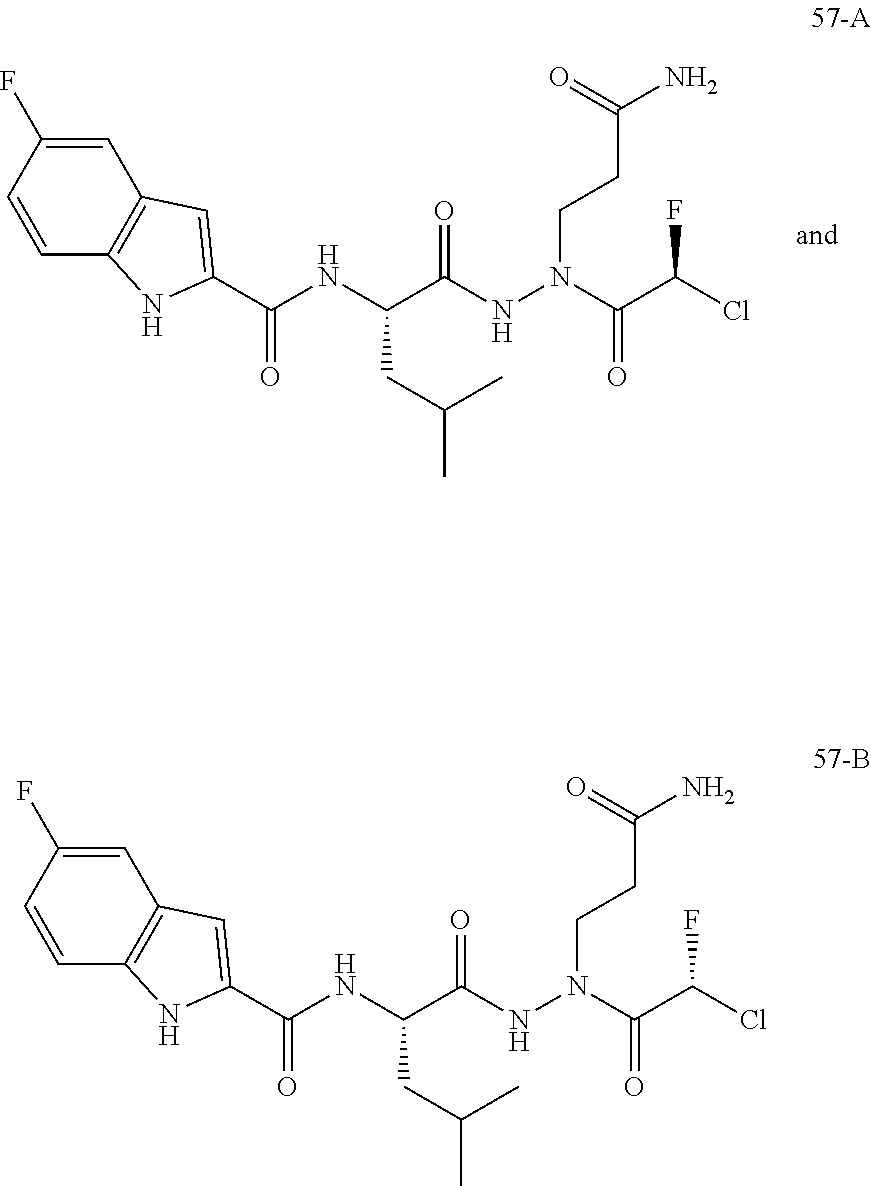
C(C(NN(CCC(N)=O)C(C(Cl)F)=O)=O)(NC(C1=CC2=C(N1)C=CC(F)=C2)=O)CC(C)C.C(C(NN(CCC(N)=O)C(C(Cl)F)=O)=O)(NC(C1=CC2=C(N1)C=CC(F)=C2)=O)CC(C)C
